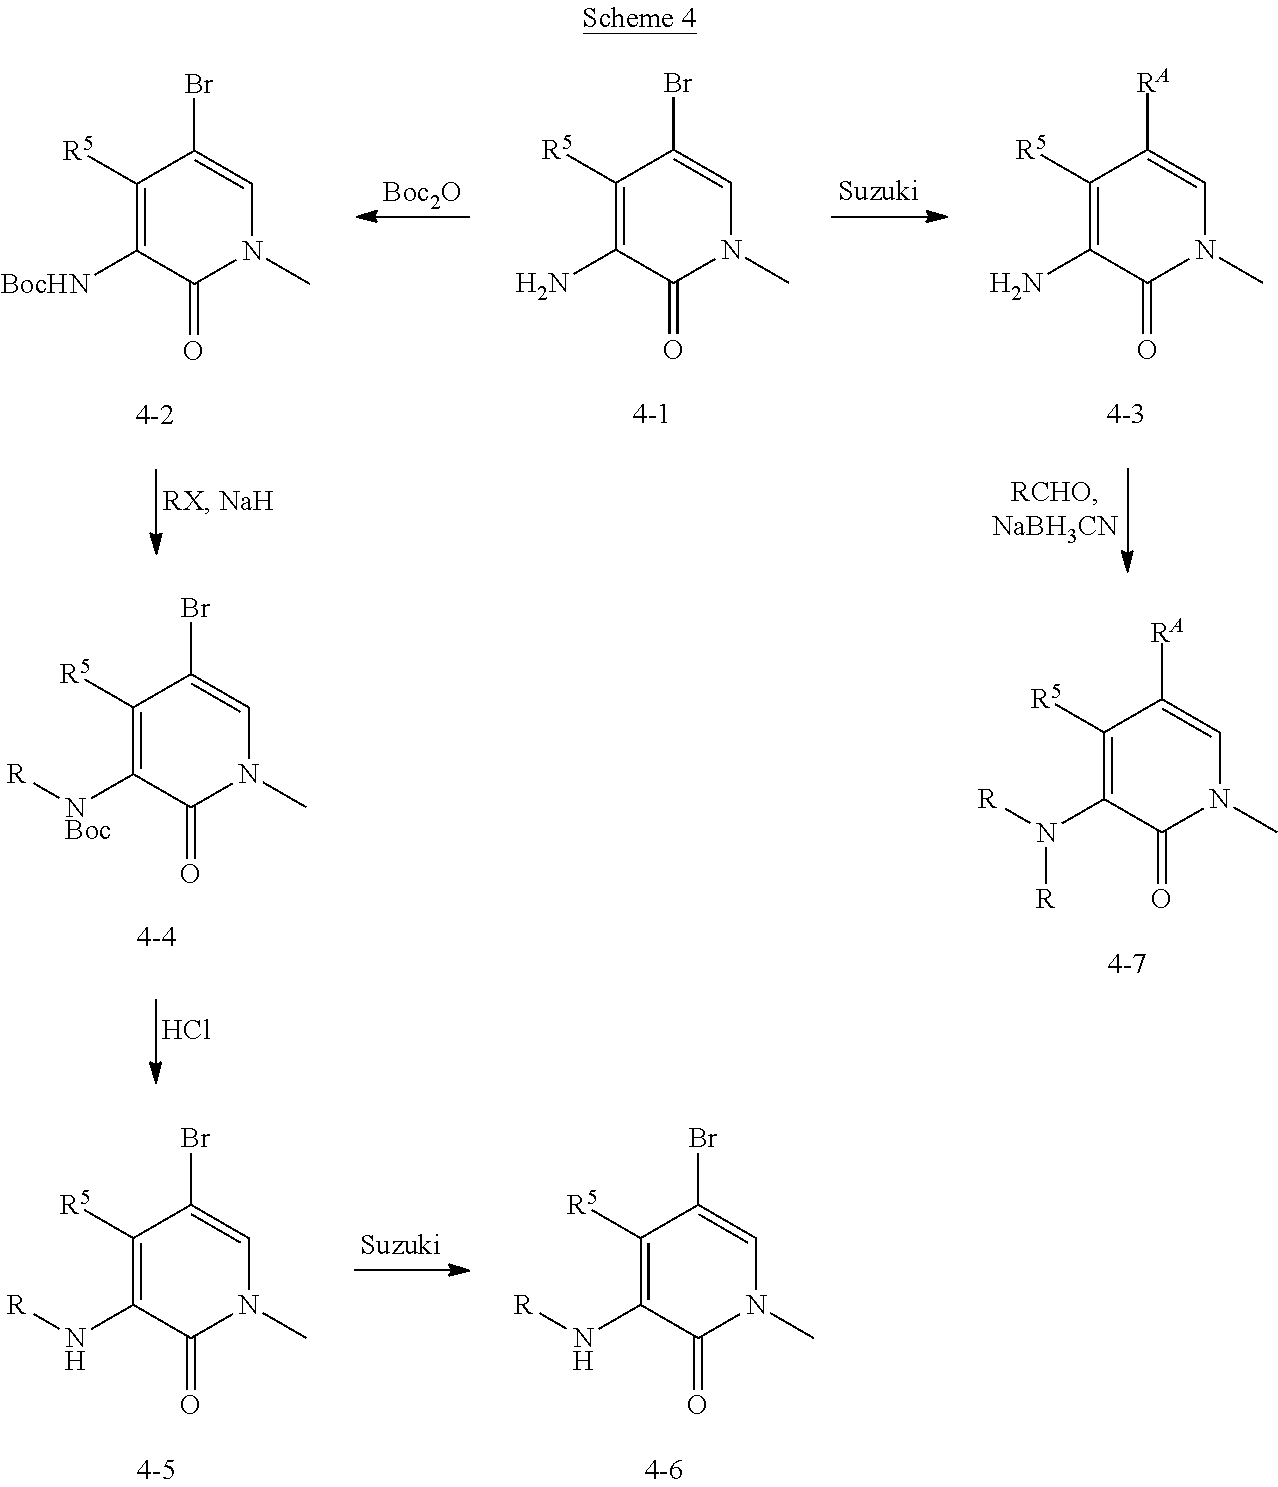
C1([R5])=C([BocHN])C(=O)N(C)C=C1Br.C1([R5])=C(N)C(=O)N(C)C=C1Br.[Boc2O].C1([R5])=C(N)C(=O)N(C)C=C1[RA].C1([R5])=C([NBoc][R])C(=O)N(C)C=C1Br.Cl.C1([R5])=C(N([R])[R])C(=O)N(C)C=C1[RA].C1([R5])=C(N[R])C(=O)N(C)C=C1Br.C1([R5])=C(N[R])C(=O)N(C)C=C1Br
